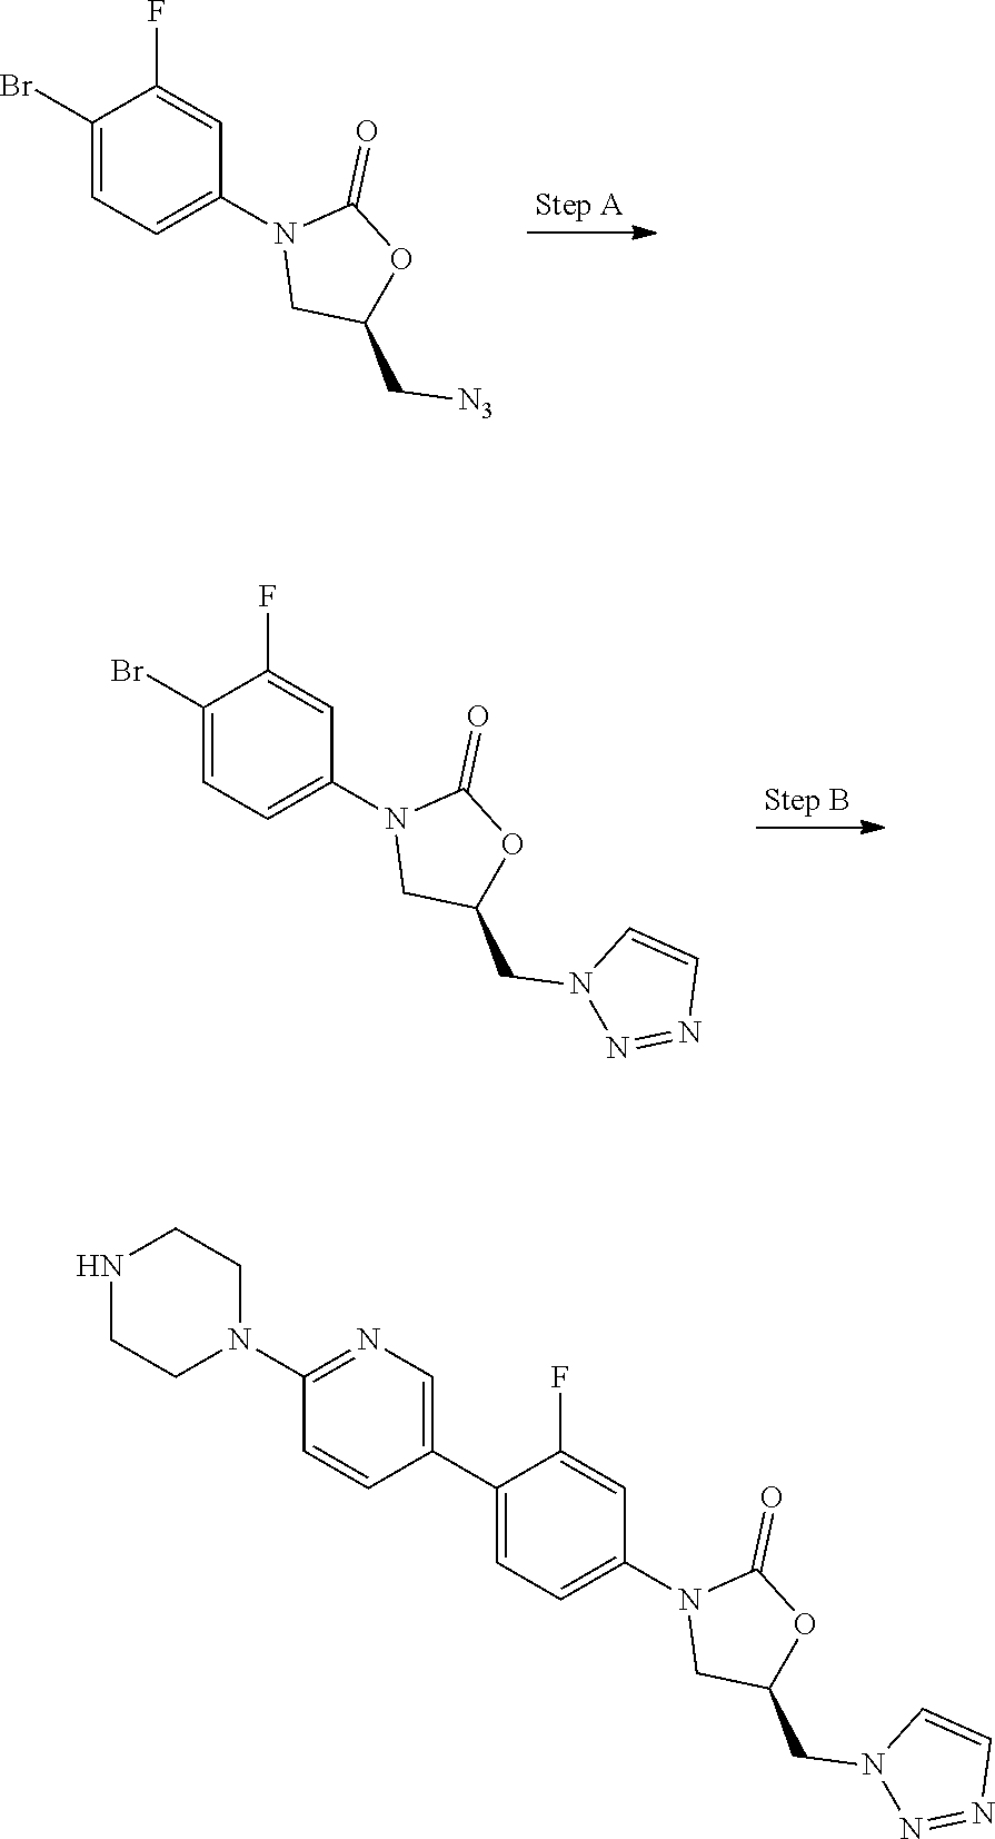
C1(Br)=CC=C(N2CC(C[N3])OC2=O)C=C1F.C1(Br)=CC=C(N2CC(CN3N=NC=C3)OC2=O)C=C1F.C1(C2=CN=C(N3CCNCC3)C=C2)=CC=C(N2CC(CN3N=NC=C3)OC2=O)C=C1F
